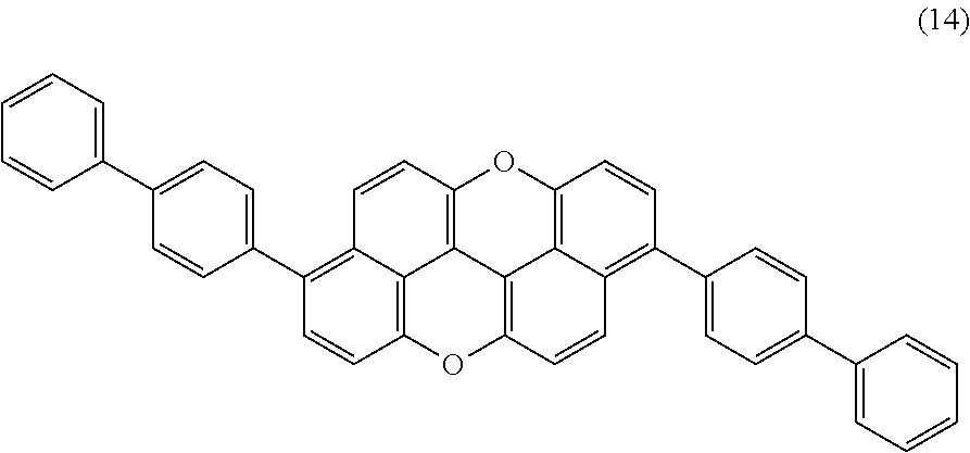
C12=C(C3=CC=C(C4=CC=CC=C4)C=C3)C=CC3=C1C1=C(C=C2)OC2=C4C1=C(O3)C=CC4=C(C1=CC=C(C3=CC=CC=C3)C=C1)C=C2
